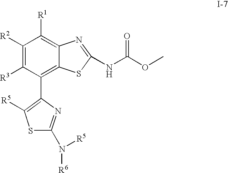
C1([R2])=C([R3])C(C2=C([R5])SC(N([R6])[R5])=N2)=C2C(=C1[R1])N=C(NC(OC)=O)S2
